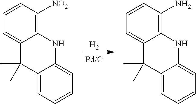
C12=CC=CC=C1C(C)(C)C1=CC=CC(N)=C1N2.C12=CC=CC=C1C(C)(C)C1=CC=CC([NO2])=C1N2.[H2]
